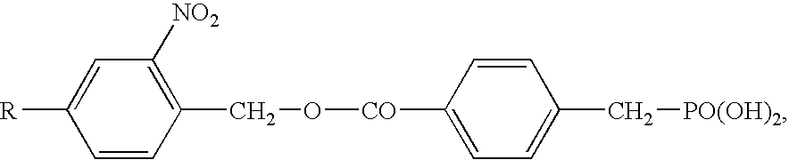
C1=CC(CO[CO]C2=CC=C(C[PO(OH)2])C=C2)=C([NO2])C=C1[R]
